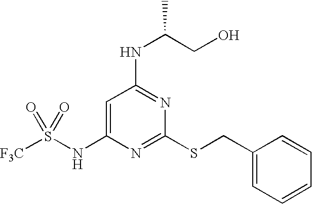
C1=C(NS(=O)(=O)[F3C])N=C(SCC2=CC=CC=C2)N=C1NC(CO)C
